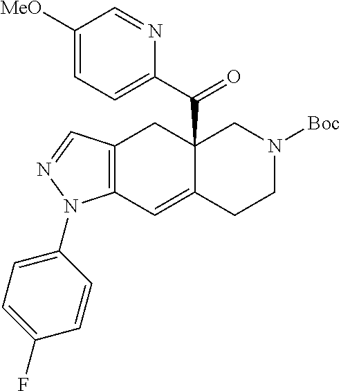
C12=C(C=C3C(C(C4=CC=C([MeO])C=N4)=O)(C1)CN([Boc])CC3)N(C1=CC=C(F)C=C1)N=C2
